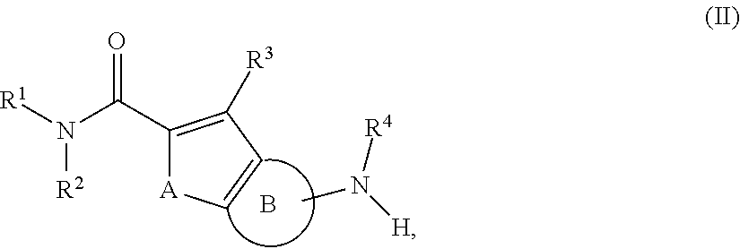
C1(C(N([R1])[R2])=O)=C([R3])C=C[A]1.CN([H])[R4].B
